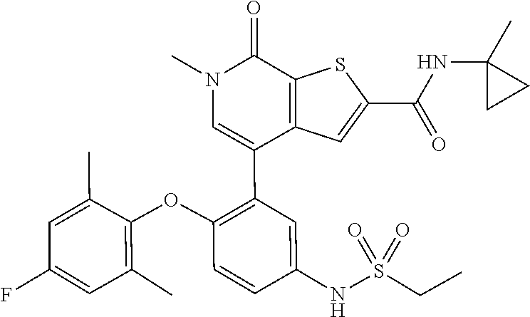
C1(C)=C(OC2=C(C3=CN(C)C(=O)C4=C3C=C(C(NC3(C)CC3)=O)S4)C=C(NS(CC)(=O)=O)C=C2)C(C)=CC(F)=C1
